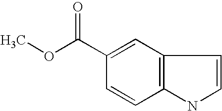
C1=CC2=C(C=C1C(OC)=O)C=CN2
